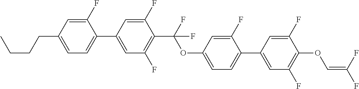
C1(F)=CC(CCCC)=CC=C1C1=CC(F)=C(C(F)(OC2=CC=C(C3=CC(F)=C(OC=C(F)F)C(F)=C3)C(F)=C2)F)C(F)=C1
